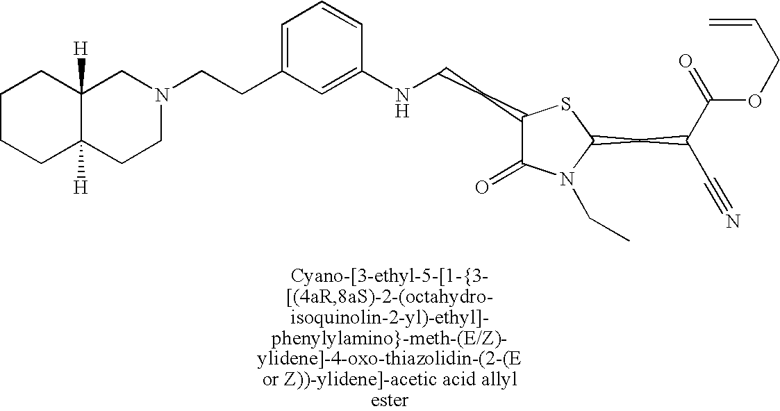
C1(CCNC2=CC(CCN3CC4([H])C([H])(CC3)CCCC4)=CC=C2)C(=O)N(CC)C(CC(C(=O)OCC=C)C#N)S1
